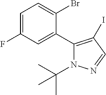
C1=C(F)C=C(C2=C(I)C=NN2C(C)(C)C)C(Br)=C1
